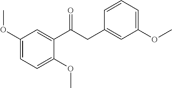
C1(OC)=CC=C(OC)C(C(CC2=CC(OC)=CC=C2)=O)=C1
